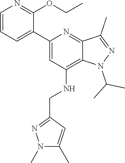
C12=C(NCC3=NN(C)C(C)=C3)C=C(C3=CC=CN=C3OCC)N=C1C(C)=NN2C(C)C
